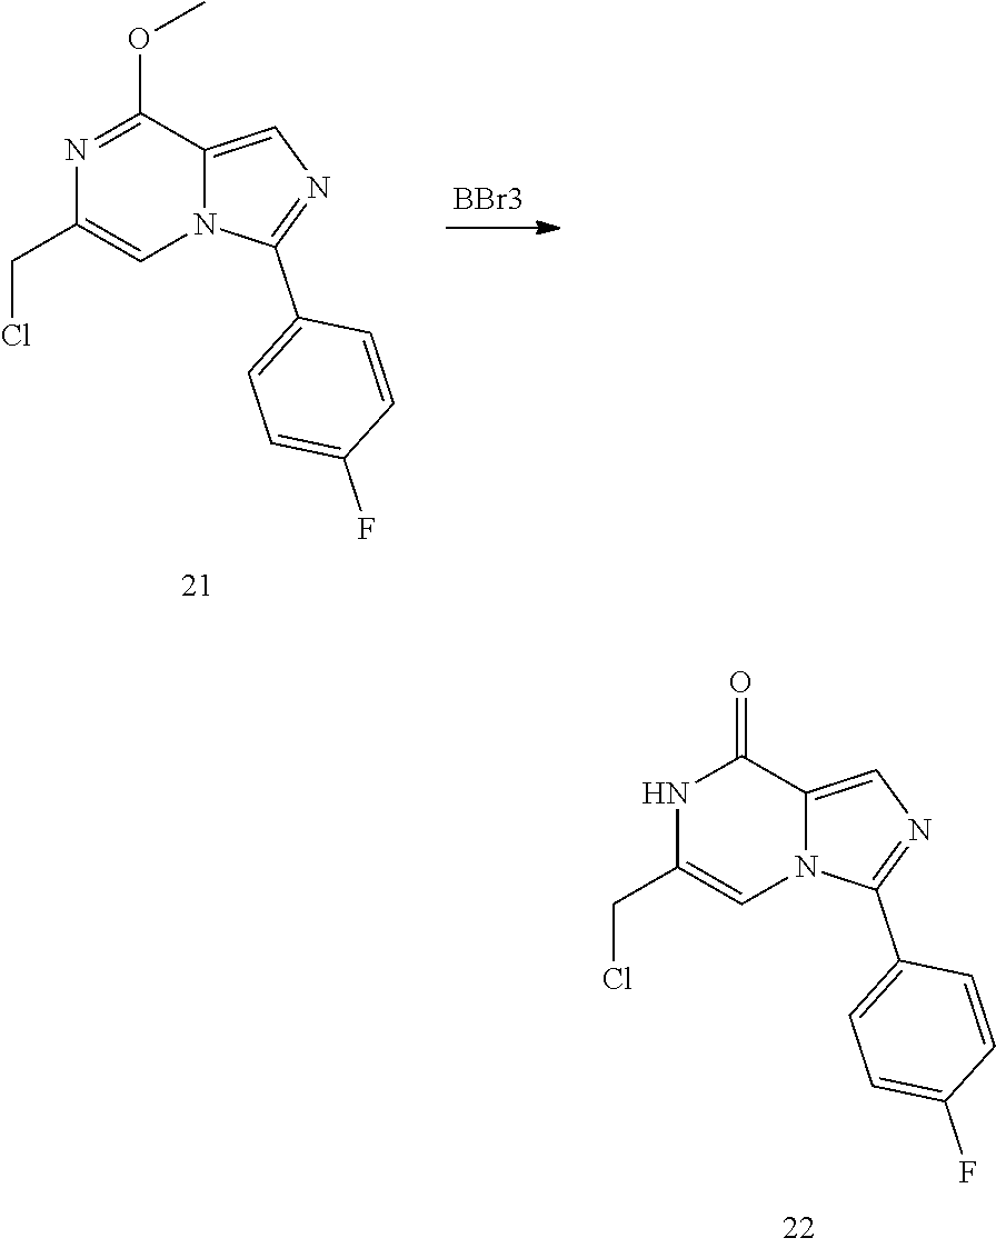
[BBr3].N1=C(OC)C2=CN=C(C3=CC=C(F)C=C3)N2C=C1CCl.N1C(CCl)=CN2C(=CN=C2C2=CC=C(F)C=C2)C1=O
